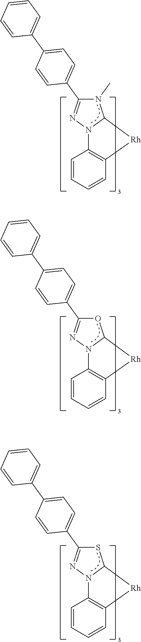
C1=CC=CC2=C1N1C(N(C)C(C3=CC=C(C4=CC=CC=C4)C=C3)=N1)[Rh]2.C1=CC=CC2=C1N1C(OC(C3=CC=C(C4=CC=CC=C4)C=C3)=N1)[Rh]2.C1=CC=CC2=C1N1C(SC(C3=CC=C(C4=CC=CC=C4)C=C3)=N1)[Rh]2
